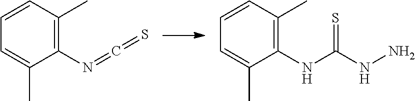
C1(N=C=S)=C(C)C=CC=C1C.C1(NC(NN)=S)=C(C)C=CC=C1C
